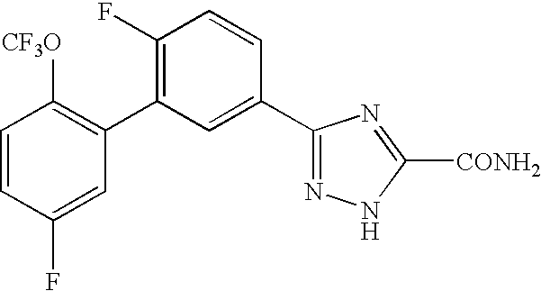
C1=CC(F)=CC(C2=C(F)C=CC(C3=NNC([CONH2])=N3)=C2)=C1[CF3O]
